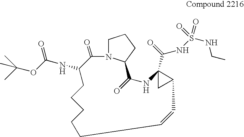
CC(OC(NC1C(=O)N2CCCC2C(=O)NC2(C(=O)NS(=O)(=O)NCC)CC2C=CCCCCC1)=O)(C)C
